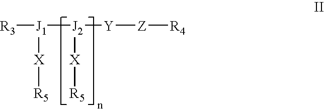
[J1]([R3])([J2]([Y][Z][R4])[X][R5])[X][R5]
